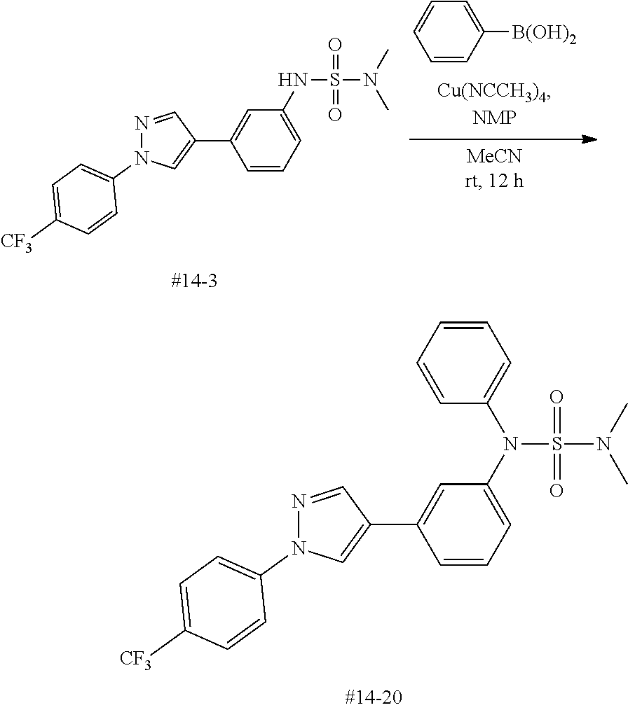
S(=O)(N(C1=CC=CC(C2=CN(C3=CC=C([CF3])C=C3)N=C2)=C1)C1=CC=CC=C1)(N(C)C)=O.S(=O)(NC1=CC=CC(C2=CN(C3=CC=C([CF3])C=C3)N=C2)=C1)(N(C)C)=O.C1=C([B(OH)2])C=CC=C1
